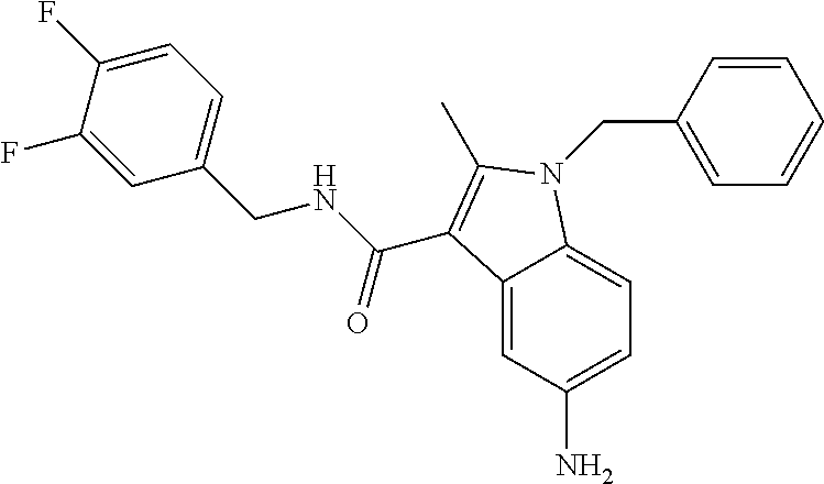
C12=CC(N)=CC=C1N(CC1=CC=CC=C1)C(C)=C2C(NCC1=CC=C(F)C(F)=C1)=O
